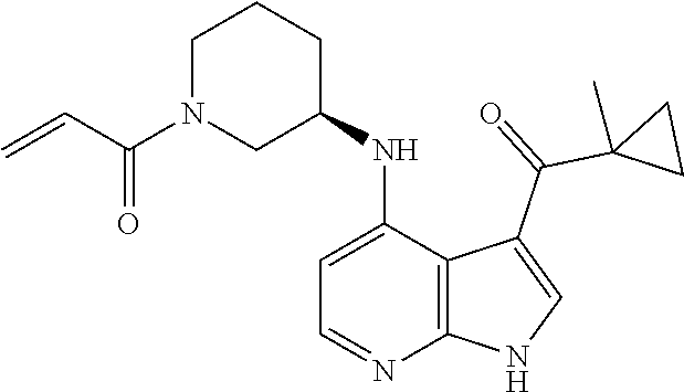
C1N(C(C=C)=O)CC(NC2=CC=NC3=C2C(C(=O)C2(C)CC2)=CN3)CC1
